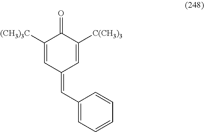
C1(C=C2C=C([C(CH3)3])C(=O)C([(CH3)3C])=C2)=CC=CC=C1
